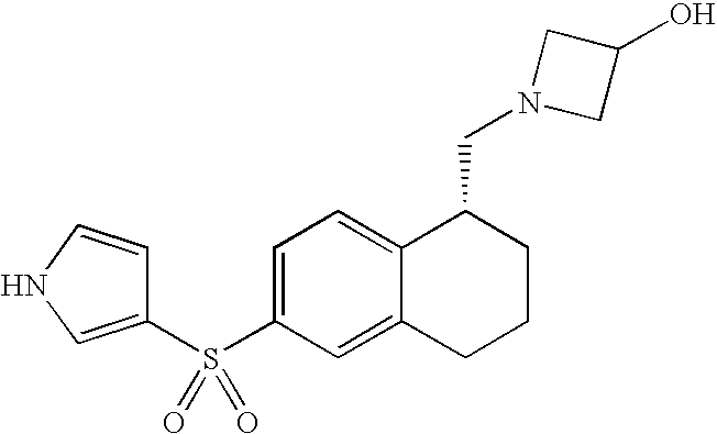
C1(S(C2=CC=C3C(=C2)CCCC3CN2CC(O)C2)(=O)=O)=CNC=C1
